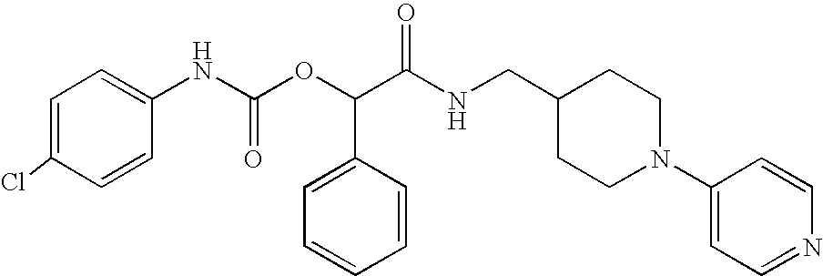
C1=C(Cl)C=CC(NC(OC(C(NCC2CCN(C3=CC=NC=C3)CC2)=O)C2=CC=CC=C2)=O)=C1
